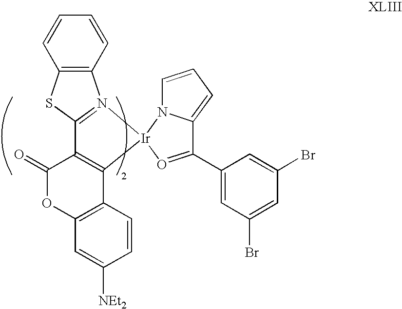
C12=N([Ir]3(C4=C1C(=O)OC1=C4C=CC([NEt2])=C1)N1C=CC=C1C(C1=CC(Br)=CC(Br)=C1)=O3)C1=C(S2)C=CC=C1
